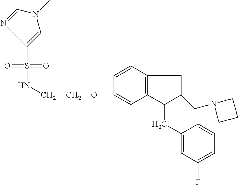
S(=O)(=O)(C1=CN(C)C=N1)NCCOC1=CC2=C(C=C1)CC(CN1CCC1)C2CC1=CC(F)=CC=C1
